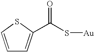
C(S[Au])(=O)C1=CC=CS1
